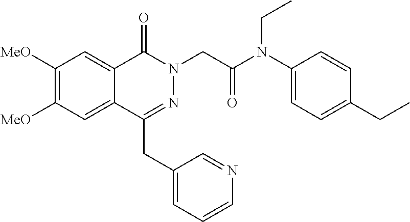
C1([MeO])=C([MeO])C=C2C(=C1)C(=O)N(CC(=O)N(C1=CC=C(CC)C=C1)CC)N=C2CC1=CC=CN=C1
